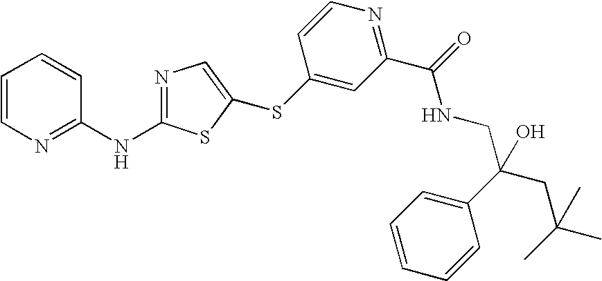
C1=CN=C(NC2=NC=C(SC3=CC(C(=O)NCC(CC(C)(C)C)(C4=CC=CC=C4)O)=NC=C3)S2)C=C1
